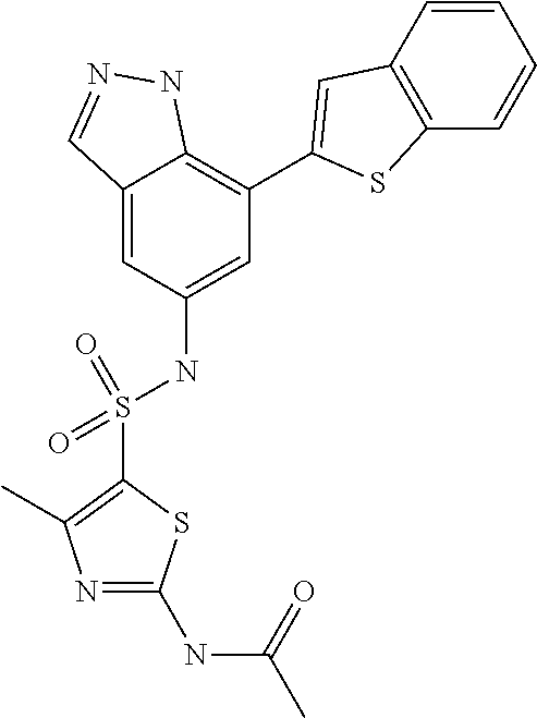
C12=CC(NS(C3=C(C)N=C(NC(C)=O)S3)(=O)=O)=CC(C3=CC4=C(S3)C=CC=C4)=C1NN=C2
